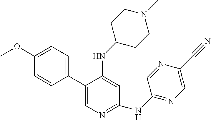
C1(C2=CN=C(NC3=NC=C(C#N)N=C3)C=C2NC2CCN(C)CC2)=CC=C(OC)C=C1
